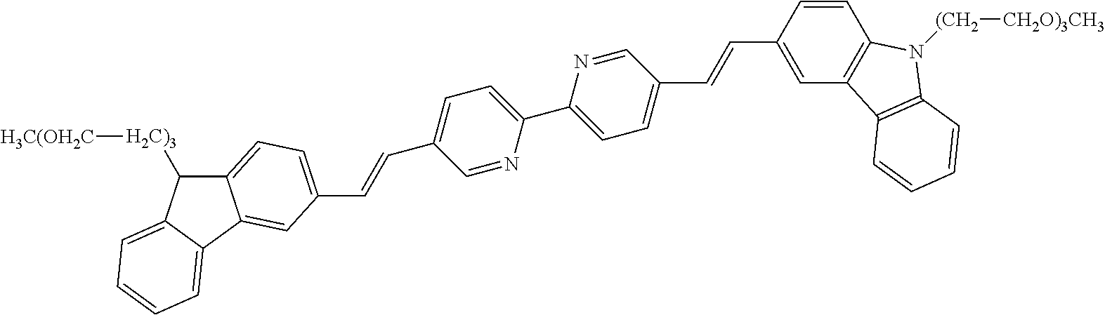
C12=CC=C(C=CC3=CC=C(C4=CC=C(C=CC5=CC6=C(C=C5)N([(CH2][CH2O)3CH3])C5=C6C=CC=C5)C=N4)N=C3)C=C1C1=CC=CC=C1C2[H2C)3][H3C(OH2C]
